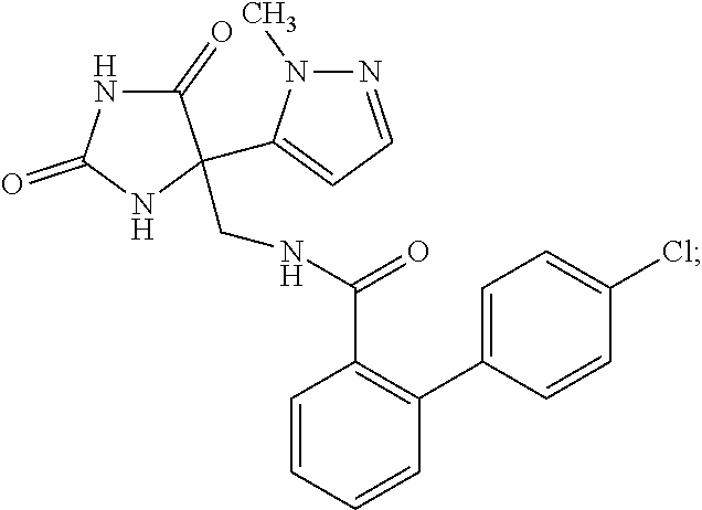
C1=CC=CC(C2=CC=C(Cl)C=C2)=C1C(NCC1(C2=CC=NN2C)C(=O)NC(=O)N1)=O
